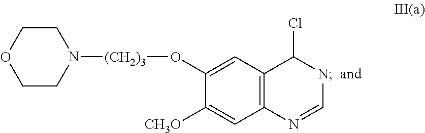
C1=C(O[(CH2)3]N2CCOCC2)C([CH3O])=CC2=C1C(Cl)NC=N2
